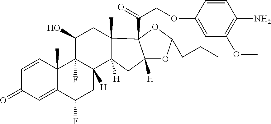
C1=CC2(C)C(=CC1=O)C(F)CC1([H])C2(F)C(O)CC2(C)C3(C(COC4=CC(OC)=C(N)C=C4)=O)C([H])(OC(CCC)O3)CC12[H]
